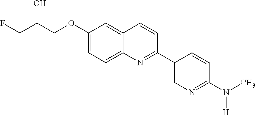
C1(OCC(CF)O)=CC=C2C(=C1)C=CC(C1=CN=C(N(C)[H])C=C1)=N2
